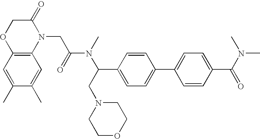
C1=C(C)C(C)=CC2=C1OCC(=O)N2CC(N(C)C(CN1CCOCC1)C1=CC=C(C2=CC=C(C(N(C)C)=O)C=C2)C=C1)=O
